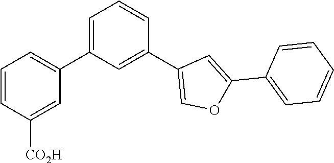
C1=C(C2=CC=CC([CO2H])=C2)C=C(C2=COC(C3=CC=CC=C3)=C2)C=C1
